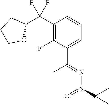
C1(C(C2=C(F)C(C(=NS(C(C)(C)C)=O)C)=CC=C2)(F)F)CCCO1
